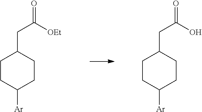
C1CC([Ar])CCC1CC(=O)[OEt].C1CC([Ar])CCC1CC(=O)O
